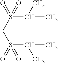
C(S(=O)(=O)C(C)C)S(=O)(C(C)C)=O
